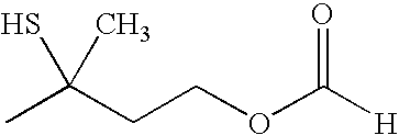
CC(CCOC([H])=O)(S)C
